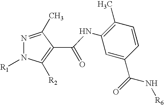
N1=C(C)C(C(=O)NC2=C(C)C=CC(C(=O)N[R6])=C2)=C([R2])N1[R1]
